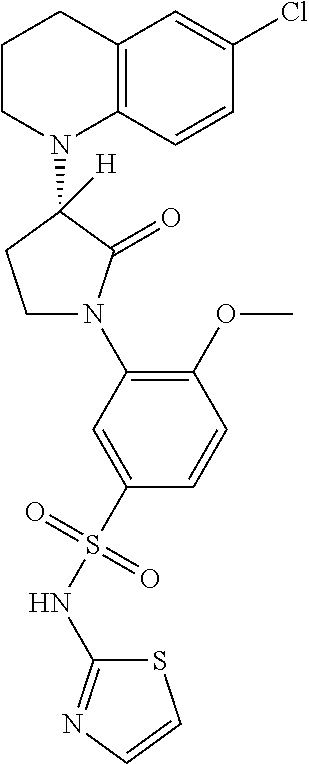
C1CN(C2([H])CCN(C3=C(OC)C=CC(S(NC4=NC=CS4)(=O)=O)=C3)C2=O)C2=C(C1)C=C(Cl)C=C2
